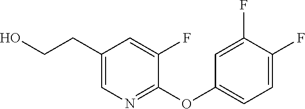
C1(CCO)=CN=C(OC2=CC=C(F)C(F)=C2)C(F)=C1
